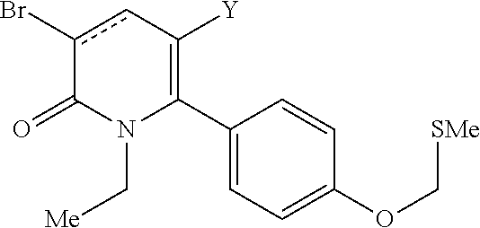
C1(C2=C([Y])cc(Br)C(=O)N2C[Me])=CC=C(OC[SMe])C=C1
